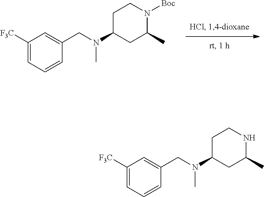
C1C(N(C)CC2=CC([F3C])=CC=C2)CC(C)N([Boc])C1.C1C(N(C)CC2=CC([F3C])=CC=C2)CC(C)NC1
